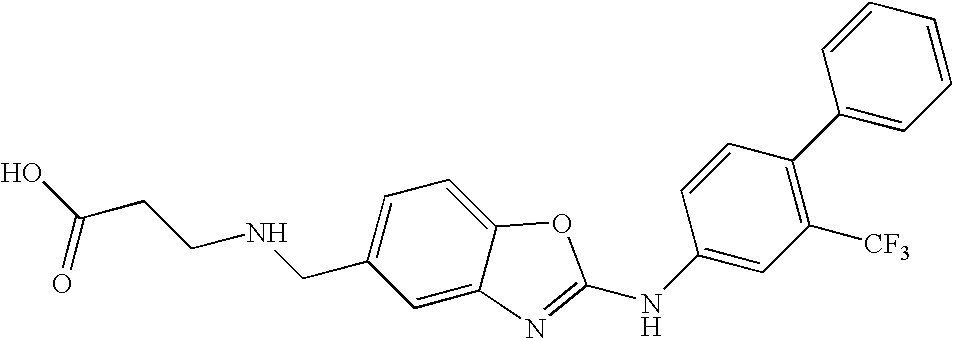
OC(CCNCC1=CC=C2C(=C1)N=C(NC1=CC([CF3])=C(C3=CC=CC=C3)C=C1)O2)=O
